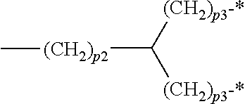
[(CH2)p2](C([(CH2)p3-*])[(CH2)p3-*])C
